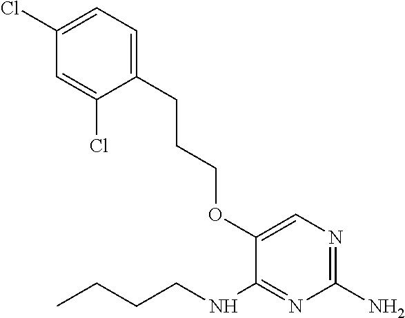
C1(OCCCC2=CC=C(Cl)C=C2Cl)=CN=C(N)N=C1NCCCC
